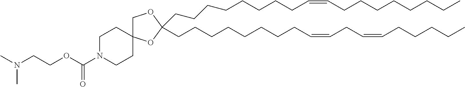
C(CCCCCCCC=CCCCCCCCC)C1(CCCCCCCCC=CCC=CCCCCC)OC2(CO1)CCN(C(OCCN(C)C)=O)CC2
